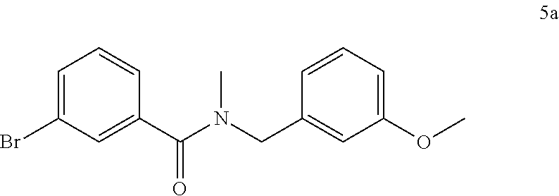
BrC1=CC=CC(C(N(C)CC2=CC(OC)=CC=C2)=O)=C1
